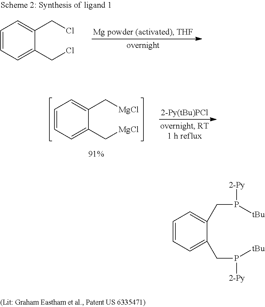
C1=CC=C(CCl)C(CCl)=C1.C1=CC=C(C[MgCl])C(C[MgCl])=C1.C1=CC=C(CP([2-Py])[tBu])C(CP([2-Py])[tBu])=C1
